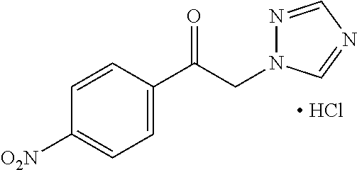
C1=CC(C(CN2N=CN=C2)=O)=CC=C1[O2N].[ HCl]
